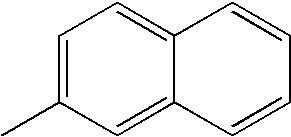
C1=C(C)C=C2C(=C1)C=CC=C2
